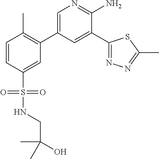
C1=CC(S(NCC(C)(O)C)(=O)=O)=CC(C2=CN=C(N)C(C3=NN=C(C)S3)=C2)=C1C
